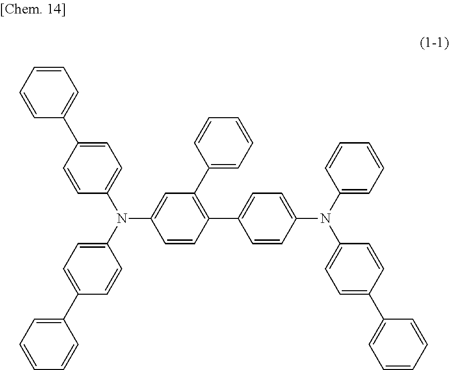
C1=CC=CC(C2=CC=C(N(C3=CC=C(C4=CC=CC=C4)C=C3)C3=CC(C4=CC=CC=C4)=C(C4=CC=C(N(C5=CC=C(C6=CC=CC=C6)C=C5)C5=CC=CC=C5)C=C4)C=C3)C=C2)=C1
